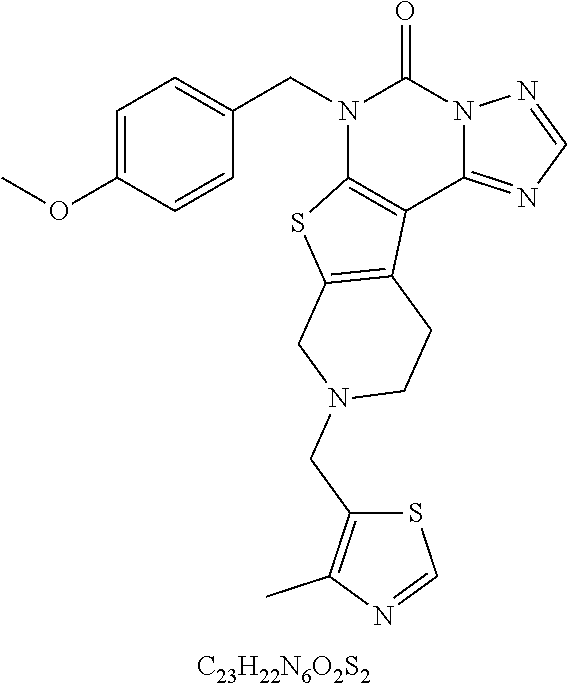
C1=C(OC)C=CC(CN2C3=C(C4=NC=NN4C2=O)C2=C(S3)CN(CC3=C(C)N=CS3)CC2)=C1.[C23H22N6O2S2]
